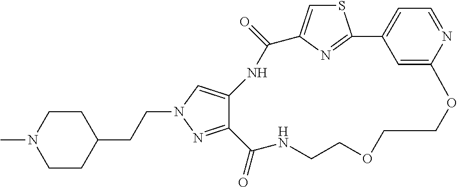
C(CC1CCN(C)CC1)N1C=C2C(=N1)C(=O)NCCOCCOC1=CC(=CC=N1)C1=NC(=CS1)C(=O)N2
